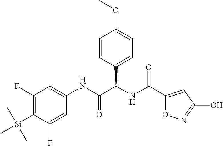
C1(F)=C([Si](C)(C)C)C(F)=CC(NC(C(NC(=O)C2=CC(O)=NO2)C2=CC=C(OC)C=C2)=O)=C1
